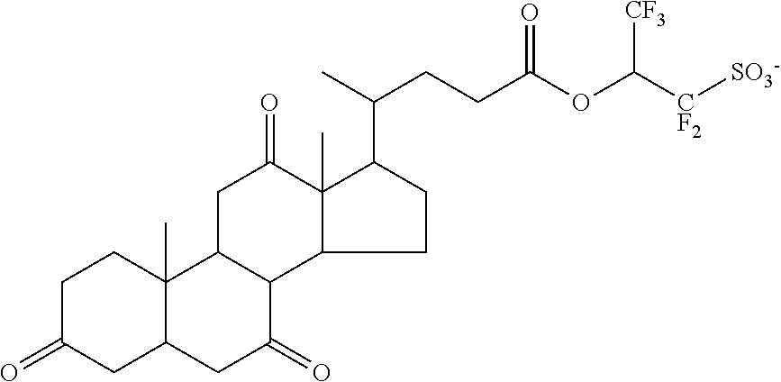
C1C(=O)CC2C(C)(C1)C1C(C(=O)C2)C2C(C)(C(=O)C1)C(C(C)CCC(OC([CF2][SO3-])[CF3])=O)CC2
